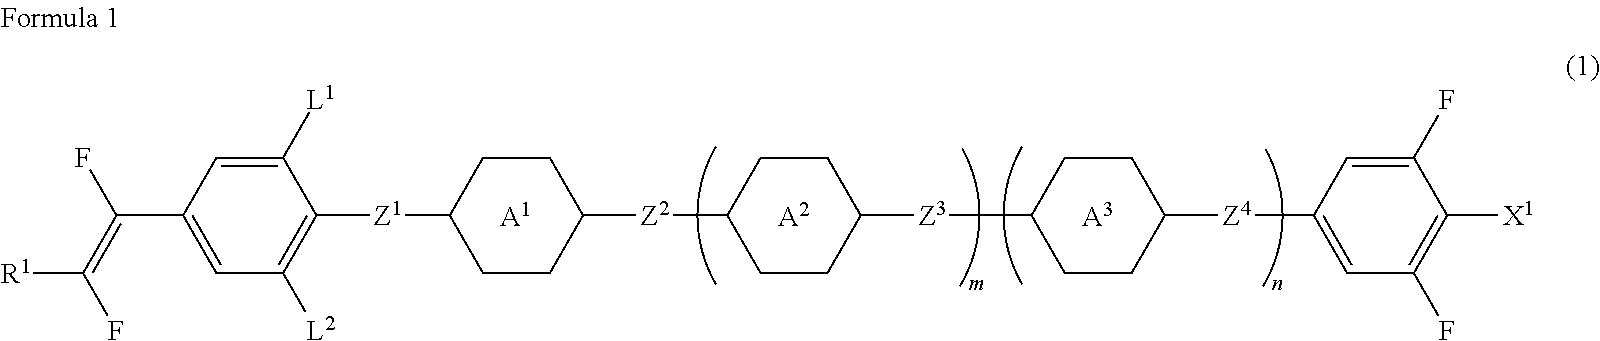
[A1].[A2].C1([L1])=CC(C(F)=C([R1])F)=CC([L2])=C1[Z1]C1CCC([Z2]C2CCC([Z3]C3CCC([Z4]C4=CC(F)=C([X1])C(F)=C4)CC3)CC2)CC1.[A3]
